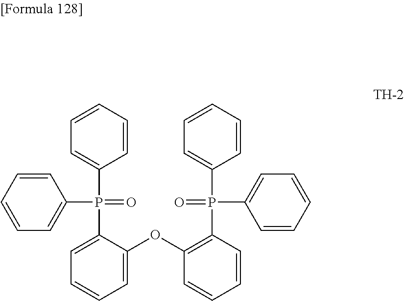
C1=CC=CC(P(=O)(C2=CC=CC=C2OC2=C(P(=O)(C3=CC=CC=C3)C3=CC=CC=C3)C=CC=C2)C2=CC=CC=C2)=C1
